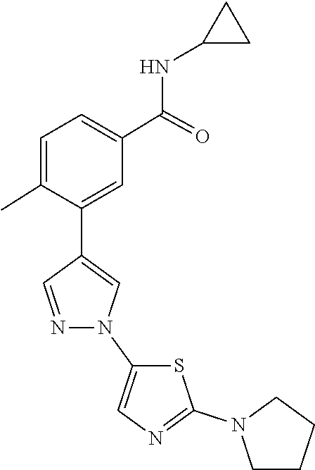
N1(C2=CN=C(N3CCCC3)S2)C=C(C2=CC(C(NC3CC3)=O)=CC=C2C)C=N1
